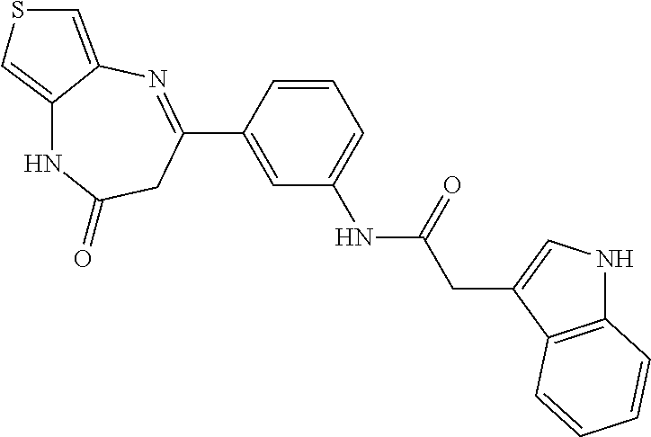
C12=CSC=C1N=C(C1=CC(NC(=O)CC3=CNC4=C3C=CC=C4)=CC=C1)CC(=O)N2
